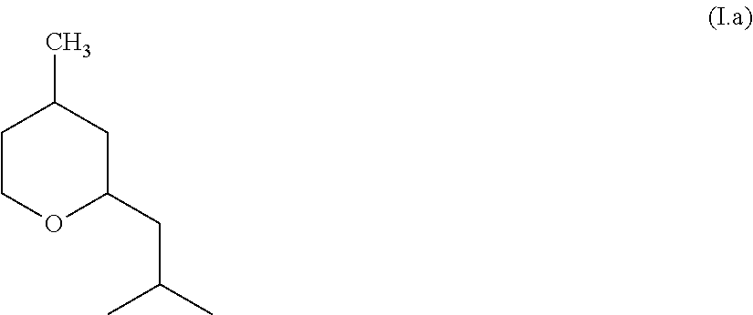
C(C1OCCC(C)C1)C(C)C
